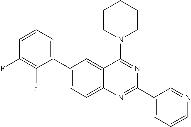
C1(C2=CC=CC(F)=C2F)=CC=C2C(=C1)C(N1CCCCC1)=NC(C1=CC=CN=C1)=N2
